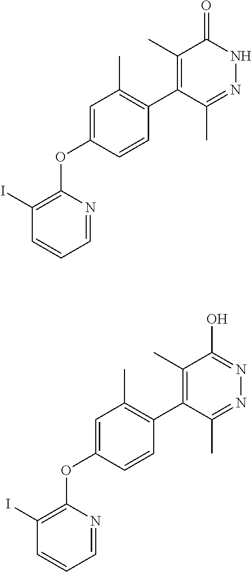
C1(I)=C(OC2=CC(C)=C(C3=C(C)C(=O)NN=C3C)C=C2)N=CC=C1.C1(I)=C(OC2=CC(C)=C(C3=C(C)C(O)=NN=C3C)C=C2)N=CC=C1
